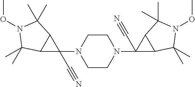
C1CN(C2(C#N)C3C2C(C)(C)N(OC)C3(C)C)CCN1C1(C#N)C2C1C(C)(C)N(OC)C2(C)C
